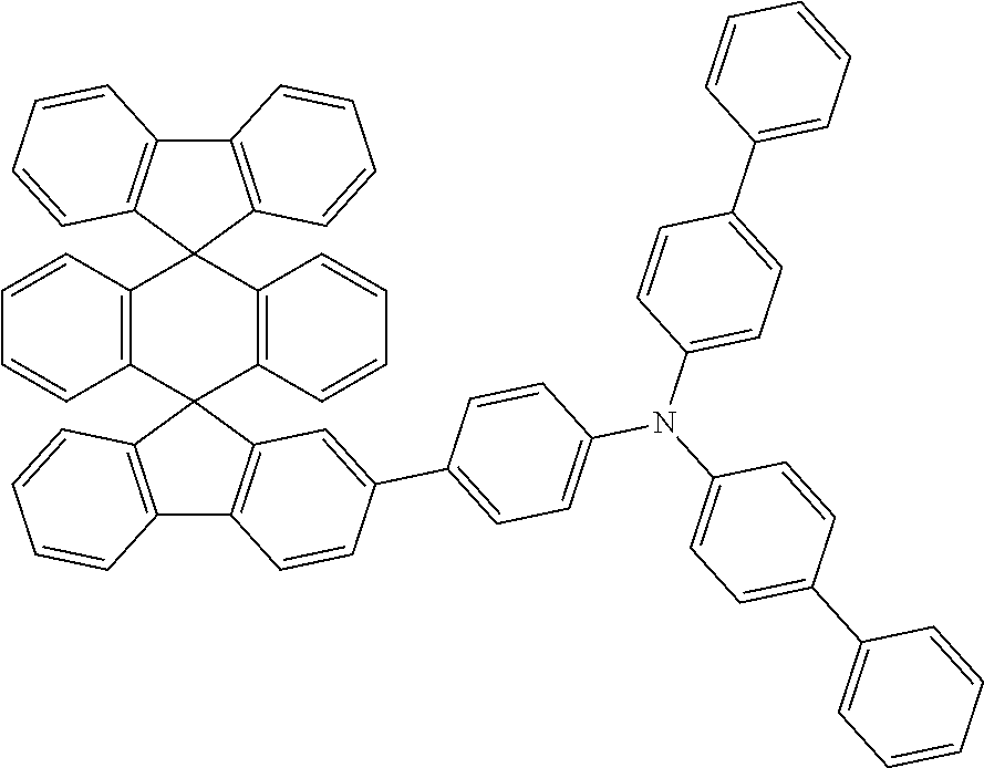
C12=C(C=CC=C1)C1(C3=C2C=CC=C3)C2=C(C=CC=C2)C2(C3=C(C4=C2C=C(C2=CC=C(N(C5=CC=C(C6=CC=CC=C6)C=C5)C5=CC=C(C6=CC=CC=C6)C=C5)C=C2)C=C4)C=CC=C3)C2=C1C=CC=C2
